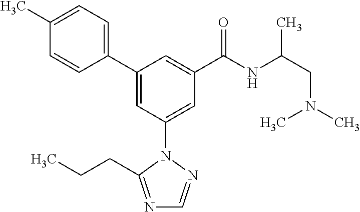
C1(C2=CC(N3N=CN=C3CCC)=CC(C(NC(CN(C)C)C)=O)=C2)=CC=C(C)C=C1
